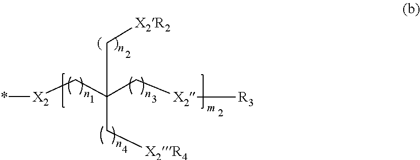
*[X2]CC(C[X2][R3])(C[X2R2])C[X2R4]
